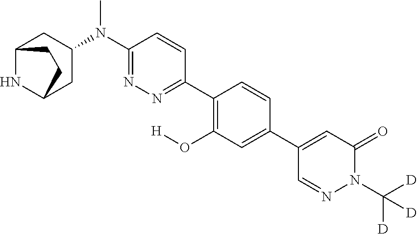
C12NC(CC(N(C3=NN=C(C4=C(O[H])C=C(C5=CC(=O)N(C([D])([D])[D])N=C5)C=C4)C=C3)C)C1)CC2
